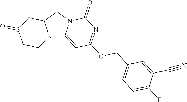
N12C3=CC(OCC4=CC=C(F)C(C#N)=C4)=NC(=O)N3CC1CS(=O)CC2
